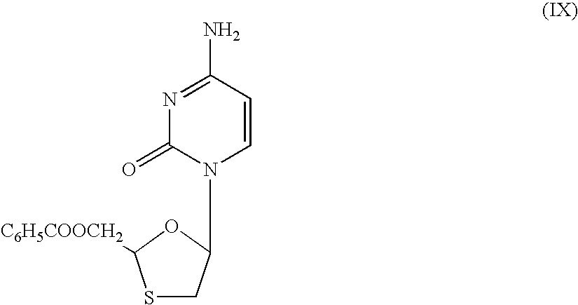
S1CC(N2C=CC(N)=NC2=O)OC1[C6H5COOCH2]
